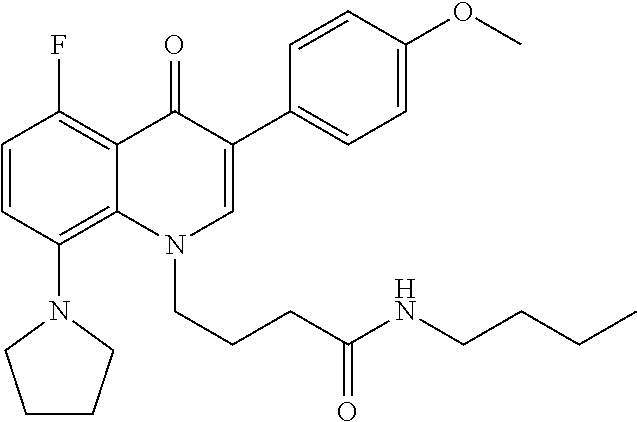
C1=CC(N2CCCC2)=C2C(=C1F)C(=O)C(C1=CC=C(OC)C=C1)=CN2CCCC(NCCCC)=O
